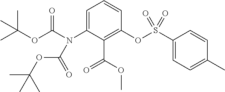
C1(N(C(OC(C)(C)C)=O)C(=O)OC(C)(C)C)=CC=CC(OS(C2=CC=C(C)C=C2)(=O)=O)=C1C(=O)OC
